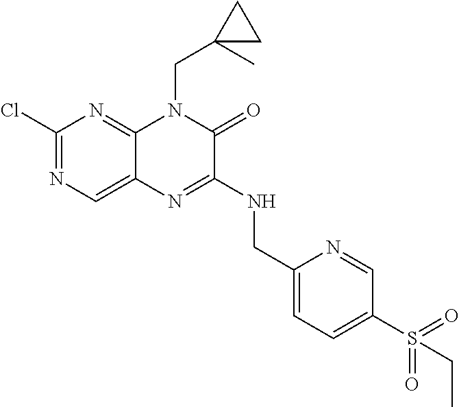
C1(Cl)=NC=C2C(=N1)N(CC1(C)CC1)C(=O)C(NCC1=CC=C(S(CC)(=O)=O)C=N1)=N2
